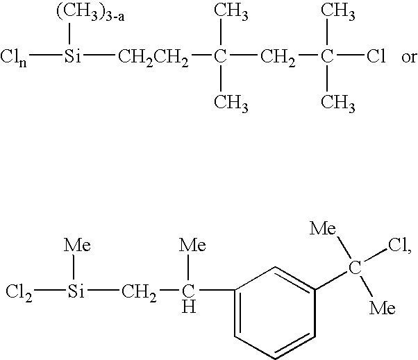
[(CH3)3-a][Si]([Cln])[CH2CH2]C(C)(C)CC(Cl)(C)C.[Cl2][Si](CC([Me])C1=CC=CC(C([Me])([Me])Cl)=C1)[Me]
